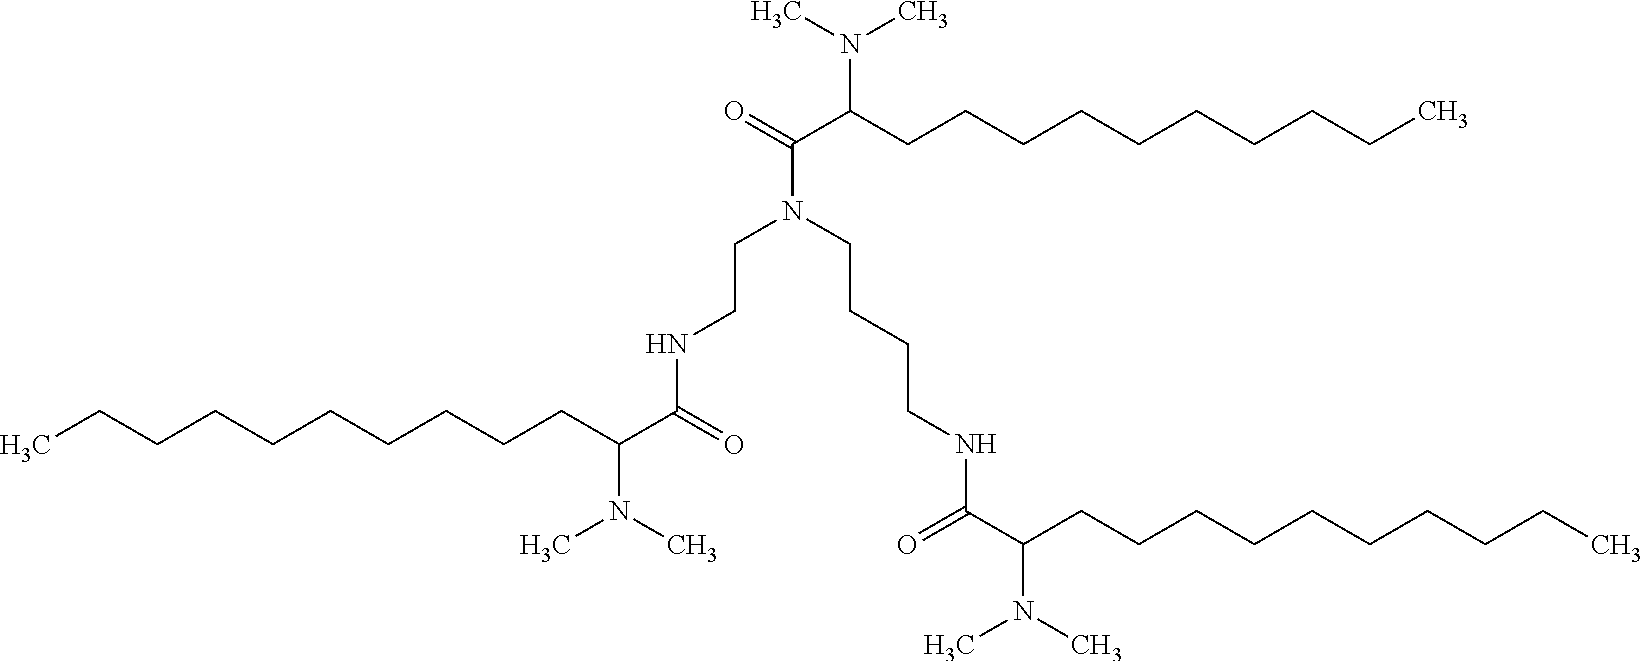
C(N(CCCCNC(C(CCCCCCCCCC)N(C)C)=O)CCNC(C(CCCCCCCCCC)N(C)C)=O)(=O)C(CCCCCCCCCC)N(C)C
